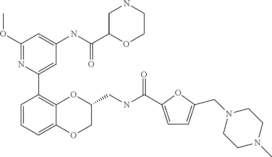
C1=CC=C2C(=C1C1=CC(NC(C3OCCNC3)=O)=CC(OC)=N1)OC(CNC(=O)C1=CC=C(CN3CCN(C)CC3)O1)CO2
